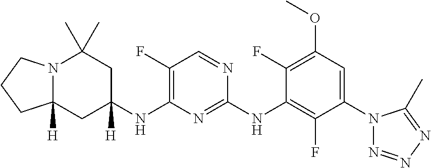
N12C([H])(CC(NC3=C(F)C=NC(NC4=C(F)C(N5N=NN=C5C)=CC(OC)=C4F)=N3)([H])CC1(C)C)CCC2
